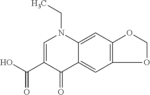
C1=C(C(O)=O)C(=O)C2=CC3=C(C=C2N1CC)OCO3
